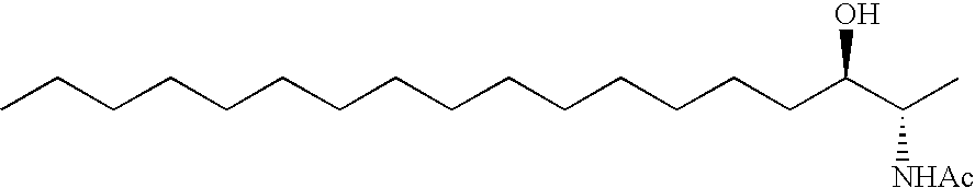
CCCCCCCCCCCCCCCC(C(C)[NHAc])O
